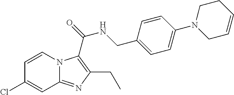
C1=CC(Cl)=CC2=NC(CC)=C(C(NCC3=CC=C(N4CC=CCC4)C=C3)=O)N12
